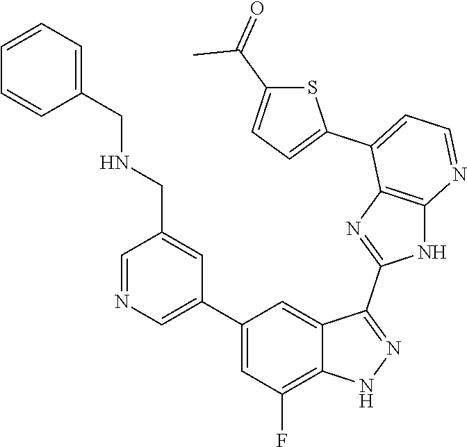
C1=NC=C(C2=CC(F)=C3C(=C2)C(C2=NC4=C(N2)N=CC=C4C2=CC=C(C(=O)C)S2)=NN3)C=C1CNCC1=CC=CC=C1
